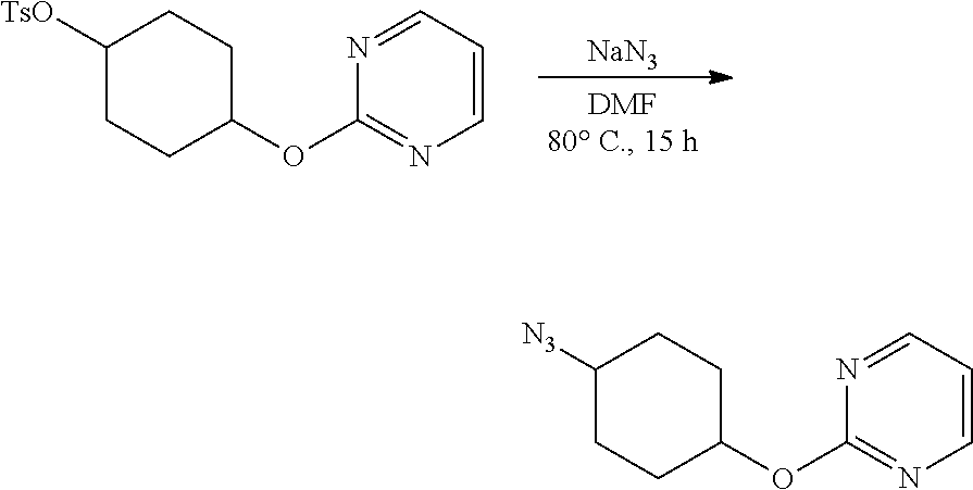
N1=CC=CN=C1OC1CCC([N3])CC1.N1=CC=CN=C1OC1CCC([TsO])CC1.[NaN3]
